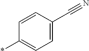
C1=CC(C#N)=CC=C1*
